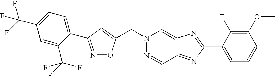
C(N1N=CC2=NC(C3=CC=CC(OC)=C3F)=NC2=C1)C1=CC(C2=CC=C(C(F)(F)F)C=C2C(F)(F)F)=NO1
